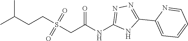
C(C(NC1=NN=C(C2=CC=CC=N2)N1)=O)S(CCC(C)C)(=O)=O
